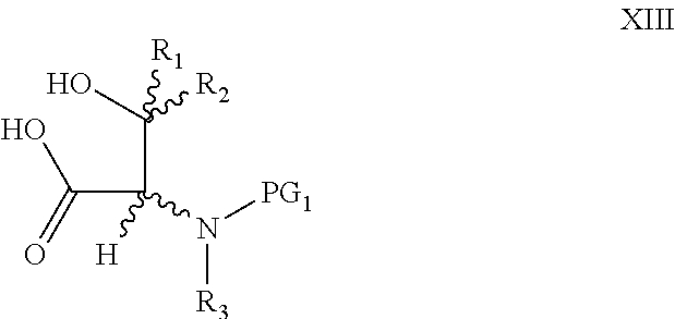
OC(=O)C(C(O)([R2])[R1])(N([PG1])[R3])[H]
